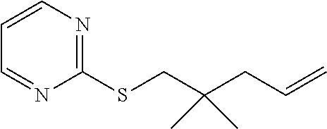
C1=CN=C(SCC(CC=C)(C)C)N=C1
